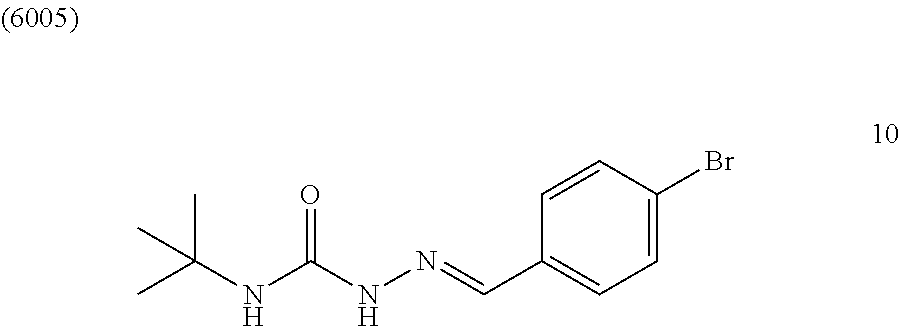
CC(C)(NC(NN=CC1=CC=C(Br)C=C1)=O)C
